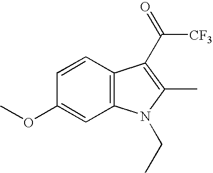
C1(OC)=CC2=C(C=C1)C(C([CF3])=O)=C(C)N2CC
